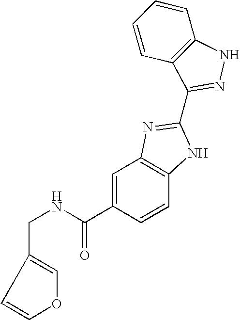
C(NC(C1=CC2=C(C=C1)NC(C1=NNC3=C1C=CC=C3)=N2)=O)C1=COC=C1
